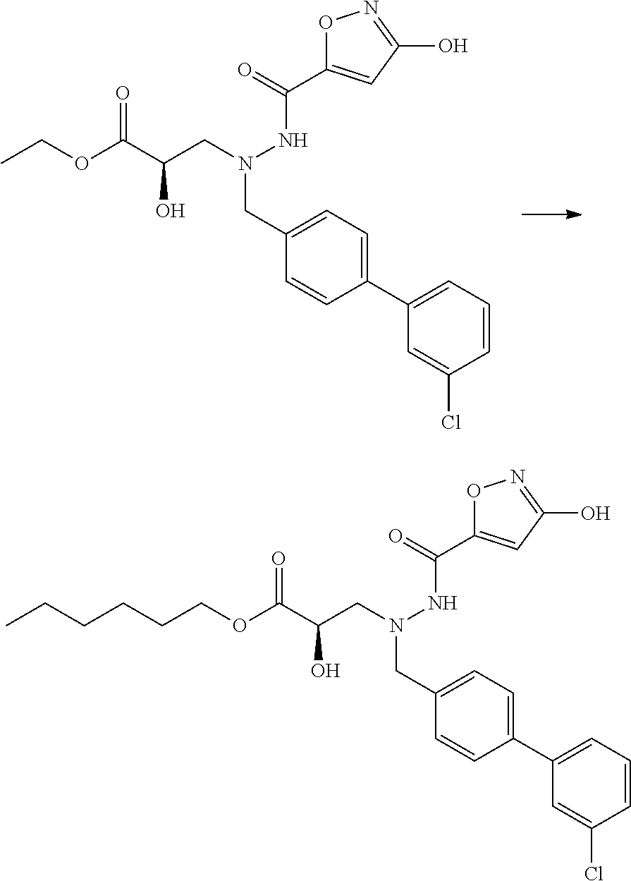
C1=C(Cl)C=CC=C1C1=CC=C(CN(CC(C(OCC)=O)O)NC(C2=CC(O)=NO2)=O)C=C1.C1=C(Cl)C=CC=C1C1=CC=C(CN(CC(C(OCCCCCC)=O)O)NC(C2=CC(O)=NO2)=O)C=C1
